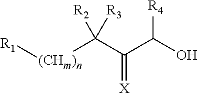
[R1][(CHm)n]C(C(C(O)[R4])=[X])([R2])[R3]
